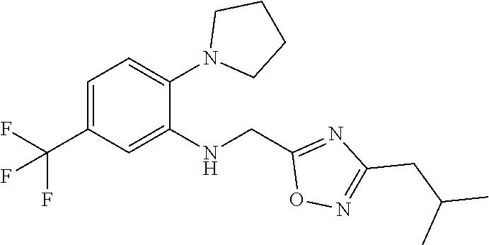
C1=C(C(F)(F)F)C=C(NCC2=NC(CC(C)C)=NO2)C(N2CCCC2)=C1
